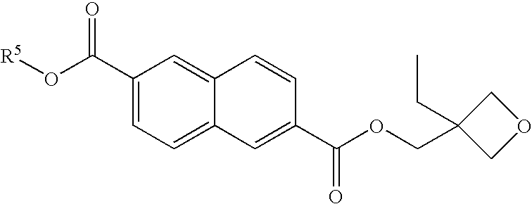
C1(C(O[R5])=O)=CC=C2C(=C1)C=CC(C(OCC1(CC)COC1)=O)=C2
